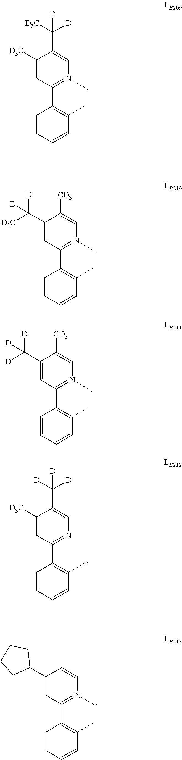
C1(C2=C(C)C=CC=C2)=N(C)C=C(C([D3C])([D])[D])C([D3C])=C1.C1(C2=C(C)C=CC=C2)=N(C)C=C([CD3])C(C([D3C])([D])[D])=C1.C1(C2=C(C)C=CC=C2)=N(C)C=C([CD3])C(C([D])([D])[D])=C1.C1(C2=C(C)C=CC=C2)=NC=C(C([D])([D])[D])C([D3C])=C1.C1(C2=C(C)C=CC=C2)=N(C)C=CC(C2CCCC2)=C1
